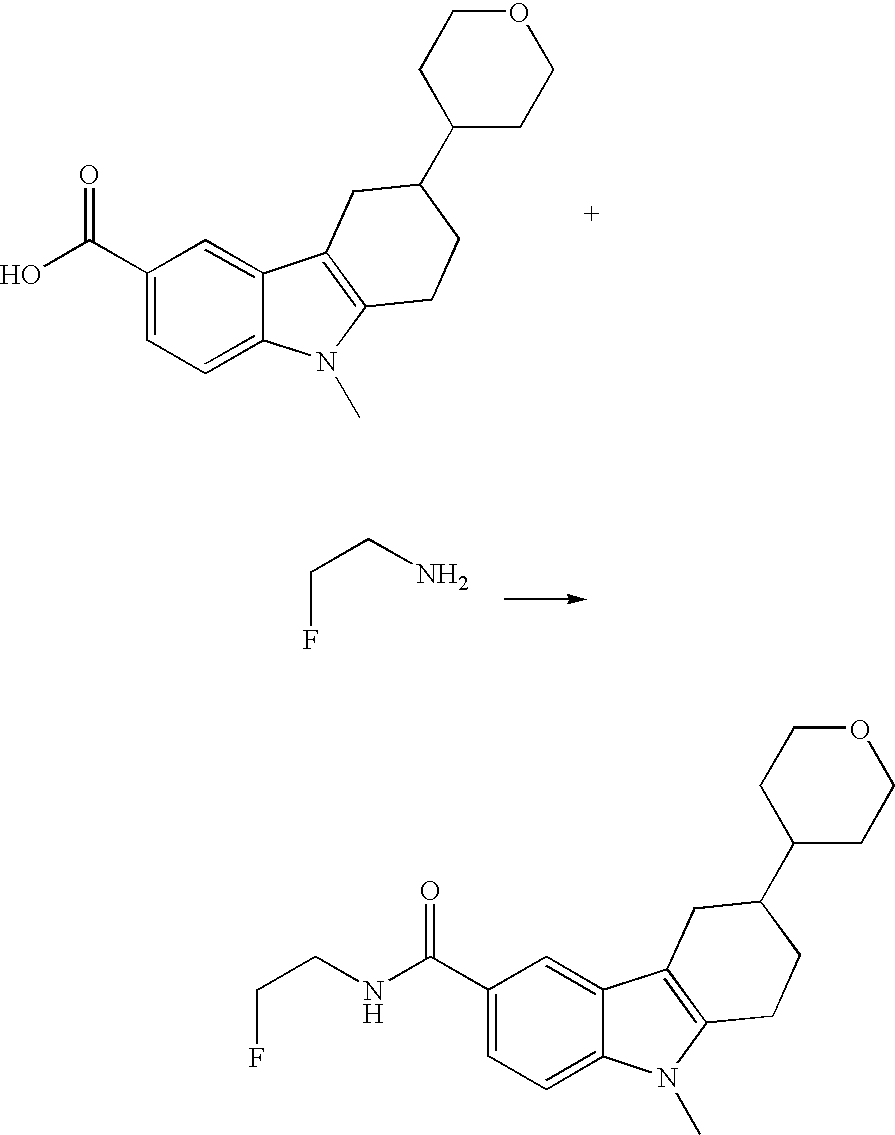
C1(C(O)=O)=CC=C2C(=C1)C1=C(N2C)CCC(C2CCOCC2)C1.FCCN.C1(C(NCCF)=O)=CC=C2C(=C1)C1=C(N2C)CCC(C2CCOCC2)C1
